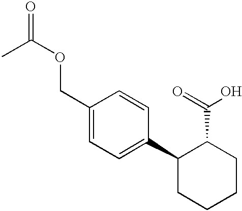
C1(COC(=O)C)=CC=C(C2CCCCC2C(=O)O)C=C1
